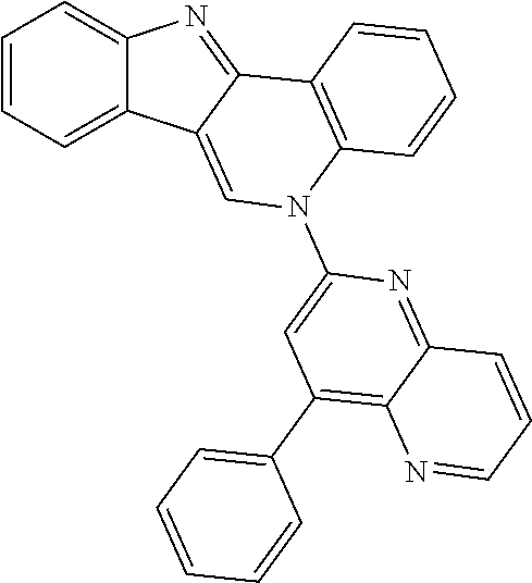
C1=CC=C2C(=C1)N=C1C2=CN(C2=CC(C3=CC=CC=C3)=C3C(=N2)C=CC=N3)C2=C1C=CC=C2
